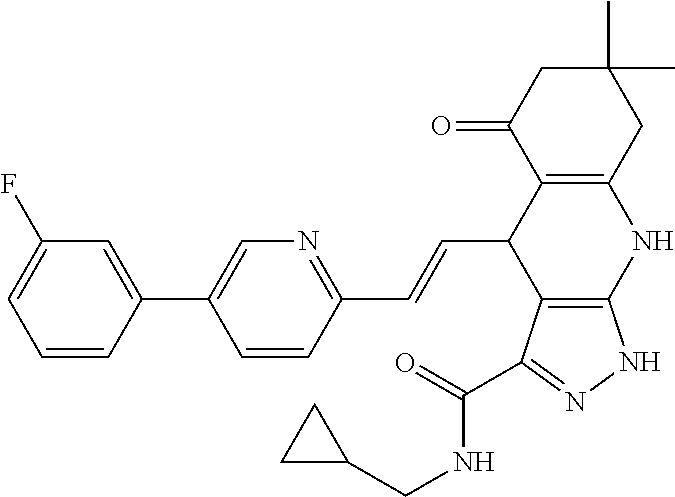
C1(C2=CC(F)=CC=C2)=CN=C(C=CC2C3=C(NC4=C2C(C(=O)NCC2CC2)=NN4)CC(C)(C)CC3=O)C=C1
